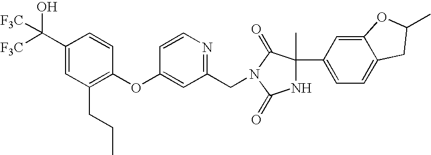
C1(C([F3C])(O)[F3C])=CC(CCC)=C(OC2=CC(CN3C(=O)C(C)(C4=CC=C5C(=C4)OC(C)C5)NC3=O)=NC=C2)C=C1
